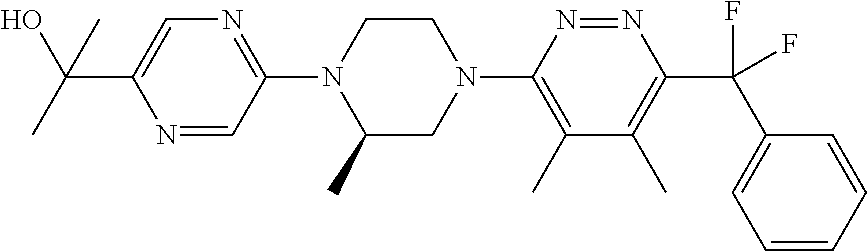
N1=CC(N2C(C)CN(C3=C(C)C(C)=C(C(C4=CC=CC=C4)(F)F)N=N3)CC2)=NC=C1C(C)(O)C
